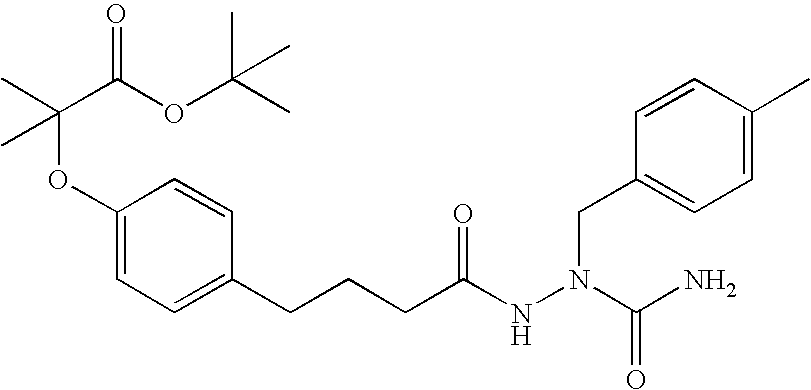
C(OC1=CC=C(CCCC(NN(C(N)=O)CC2=CC=C(C)C=C2)=O)C=C1)(C(OC(C)(C)C)=O)(C)C
